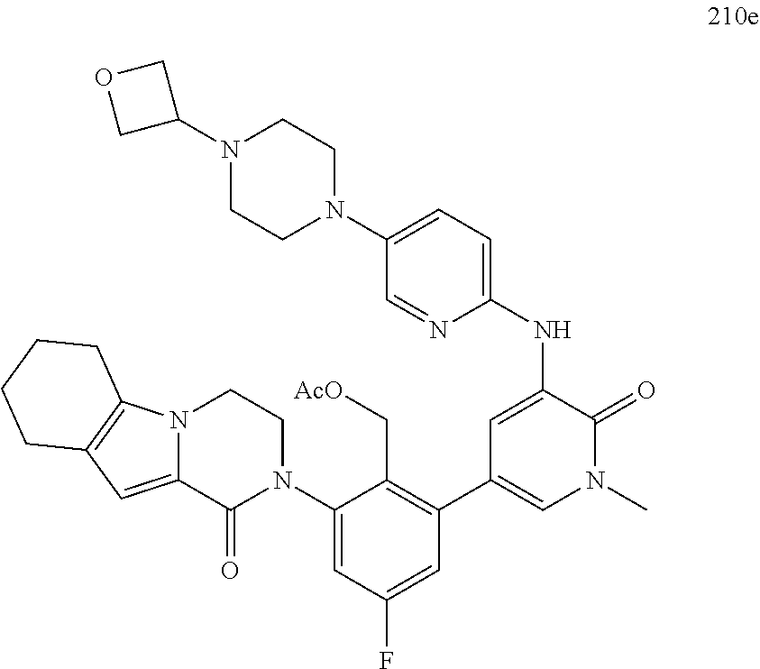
C1=C(NC2=CC=C(N3CCN(C4COC4)CC3)C=N2)C(=O)N(C)C=C1C1=C(C[AcO])C(N2CCN3C(=CC4=C3CCCC4)C2=O)=CC(F)=C1
